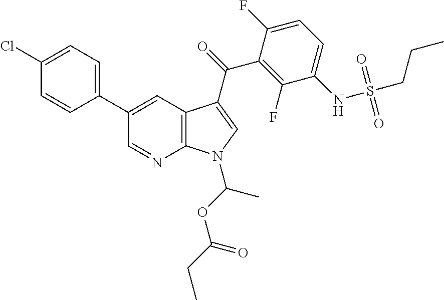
C12=C(C=C(C3=CC=C(Cl)C=C3)C=N1)C(C(=O)C1=C(F)C(NS(CCC)(=O)=O)=CC=C1F)=CN2C(OC(CC)=O)C
